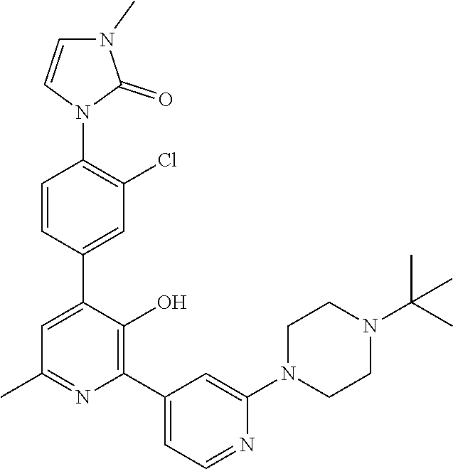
C1=CC(C2=CC(C)=NC(C3=CC=NC(N4CCN(C(C)(C)C)CC4)=C3)=C2O)=CC(Cl)=C1N1C(=O)N(C)C=C1
